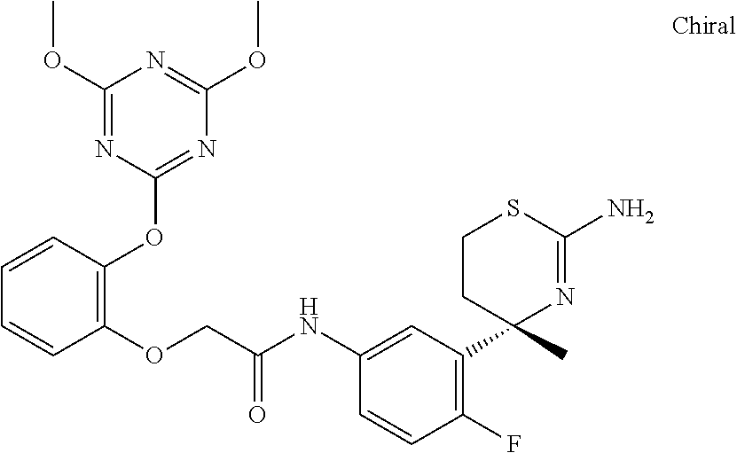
C1CC(C)(C2=C(F)C=CC(NC(COC3=C(OC4=NC(OC)=NC(OC)=N4)C=CC=C3)=O)=C2)N=C(N)S1
